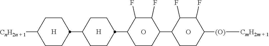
[H].[H].O.O.C1CC(C2CCC(C3CCC(C4CCC([(O)][CmH2m + 1])C(F)C4F)C(F)C3F)CC2)CCC1[CnH2n + 1]
